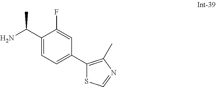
C1(F)=CC(C2=C(C)N=CS2)=CC=C1C(N)C
